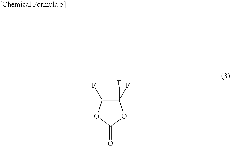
C1(F)(F)C(F)OC(=O)O1
